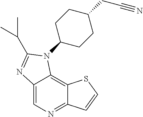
C12=CN=C3C(=C1N(C1CCC(CC#N)CC1)C(C(C)C)=N2)SC=C3
